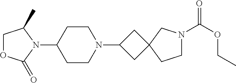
C1OC(=O)N(C2CCN(C3CC4(C3)CCN(C(OCC)=O)C4)CC2)C1C
